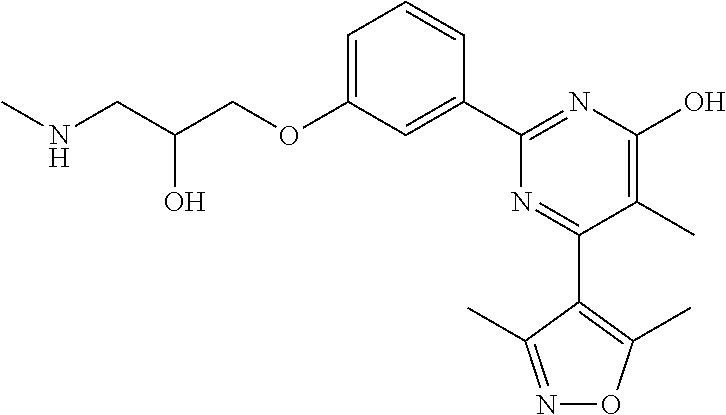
C1=C(OCC(CNC)O)C=C(C2=NC(O)=C(C)C(C3=C(C)ON=C3C)=N2)C=C1
